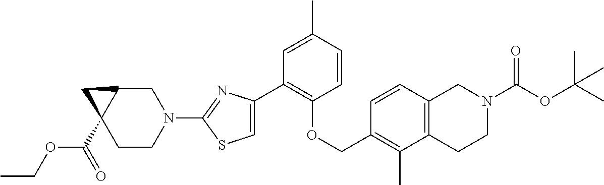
C1(C2=C(OCC3=C(C)C4=C(C=C3)CN(C(=O)OC(C)(C)C)CC4)C=CC(C)=C2)=CSC(N2CC3C(C(=O)OCC)(CC2)C3)=N1
